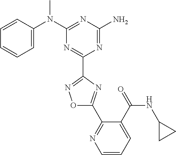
C1=CC(N(C2=NC(N)=NC(C3=NOC(C4=NC=CC=C4C(NC4CC4)=O)=N3)=N2)C)=CC=C1
